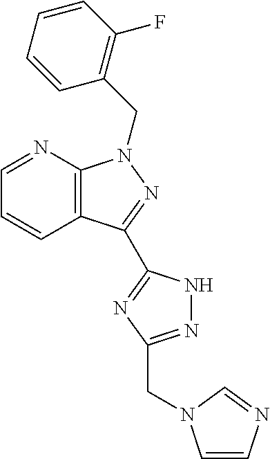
C12=C(N=CC=C1)N(CC1=C(F)C=CC=C1)N=C2C1=NC(CN2C=CN=C2)=NN1
